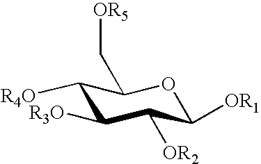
C1([R4O])C([R3O])C([OR2])C([OR1])OC1C[OR5]
